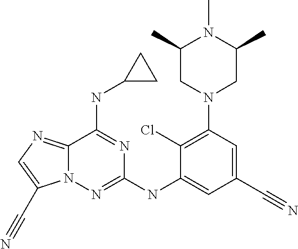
C1(Cl)=C(N2CC(C)N(C)C(C)C2)C=C(C#N)C=C1NC1=NN2C(=NC=C2C#N)C(NC2CC2)=N1
